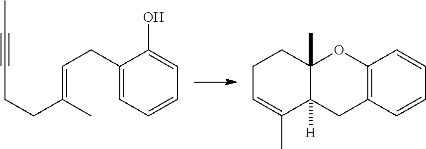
C1(CC=C(C)CCC#CC)=CC=CC=C1O.C12=C(C=CC=C1)CC1([H])C(C)(O2)CCC=C1C
